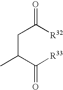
C(C(C([R33])=O)C)C([R32])=O
